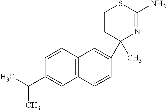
C1=CC2=C(C=C1C(C)C)C=CC(C1(C)CCSC(N)=N1)=C2
